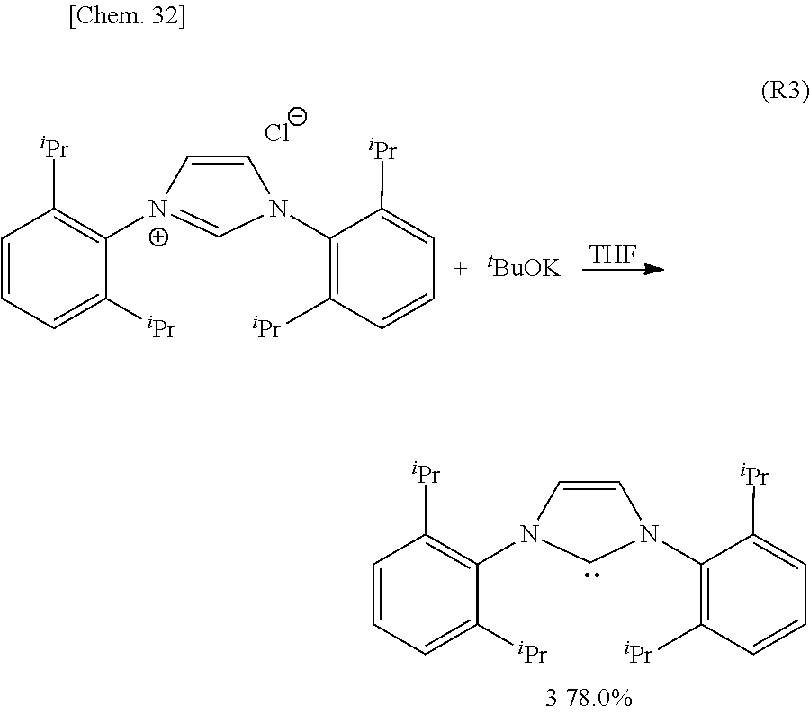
C1=CC=C([iPr])C(N2C=CN(C3=C([iPr])C=CC=C3[iPr])C2)=C1[iPr].C1=CC=C([iPr])C([N+]2=CN(C3=C([iPr])C=CC=C3[iPr])C=C2)=C1[iPr].[Cl-].[THF].[tBuOK]
